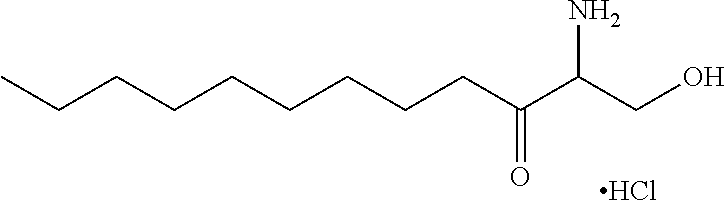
C(CCCCCCCC(C(CO)N)=O)C.Cl
